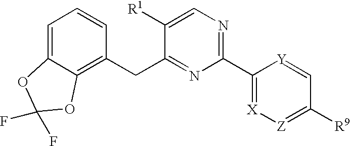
C1=C2C(=C(CC3=NC(C4=[X][Z]=C([R9])C=[Y]4)=NC=C3[R1])C=C1)OC(F)(F)O2
